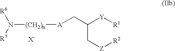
C(C[Z][R2])([Y][R1])C[A][(CH2)n]N([R6])[R7]
